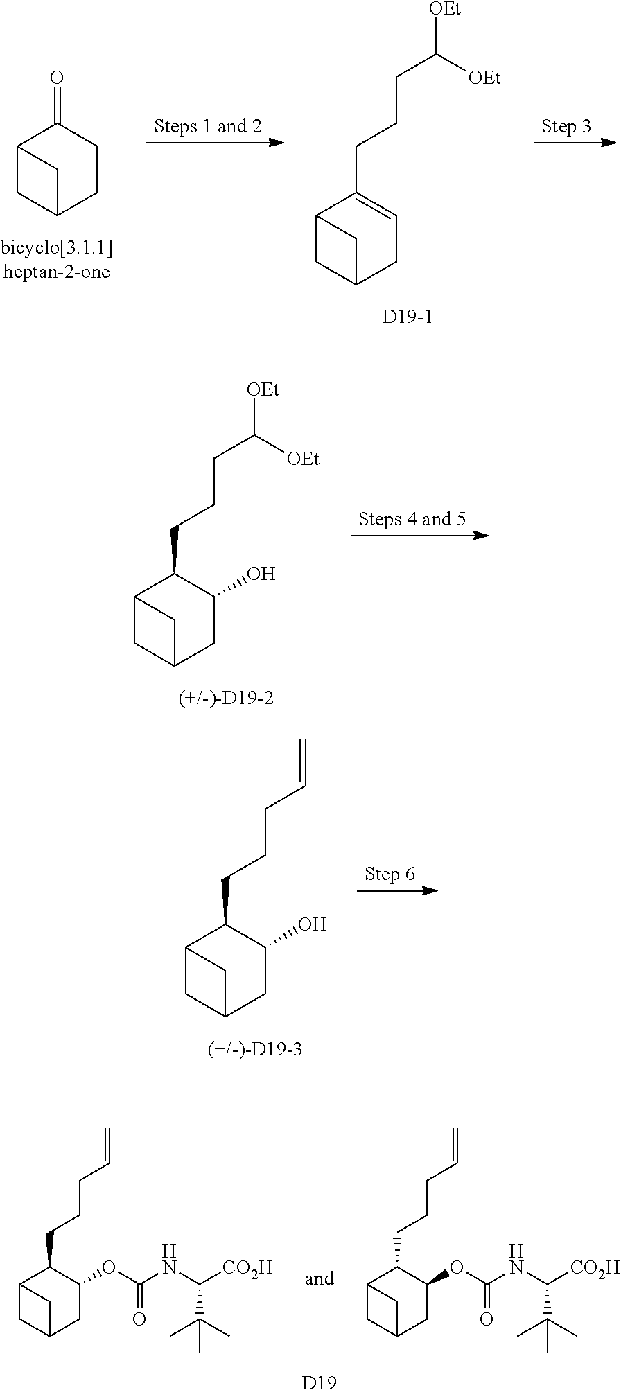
C12CC(CC(OC(NC([CO2H])C(C)(C)C)=O)C1CCCC=C)C2.C12CC(CC(OC(NC([CO2H])C(C)(C)C)=O)C1CCCC=C)C2.[D19].C12CC(CCC1=O)C2.C12CC(CC=C1CCCC([OEt])[OEt])C2.[D19-1].C12CC(CC(O)C1CCCC([OEt])[OEt])C2.[(+/-)-D19-2].C12CC(CC(O)C1CCCC=C)C2.[(+/-)-D19-3]
